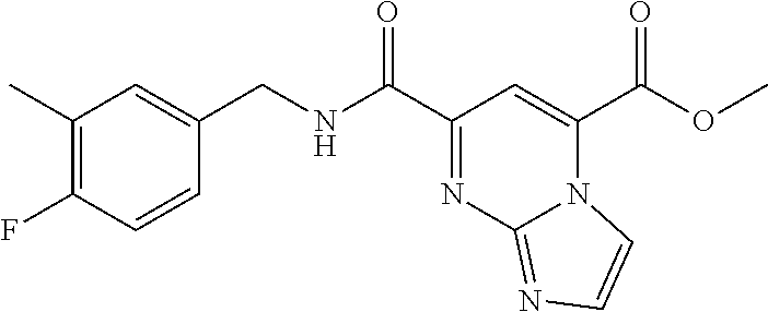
O(C(C1=CC(C(NCC2=CC(C)=C(F)C=C2)=O)=NC2=NC=CN12)=O)C
